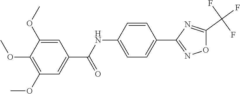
C1(C(NC2=CC=C(C3=NOC(C(F)(F)F)=N3)C=C2)=O)=CC(OC)=C(OC)C(OC)=C1
